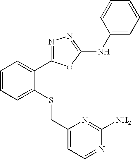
C1(CSC2=CC=CC=C2C2=NN=C(NC3=CC=CC=C3)O2)=CC=NC(N)=N1
